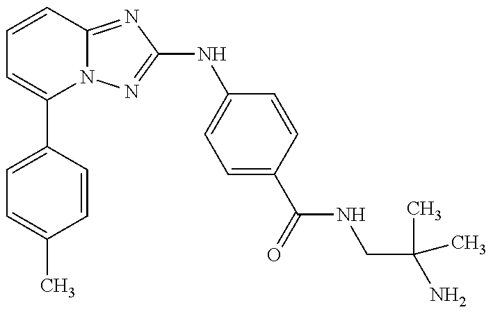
C1=C(C2=CC=CC3=NC(NC4=CC=C(C(NCC(N)(C)C)=O)C=C4)=NN23)C=CC(C)=C1
